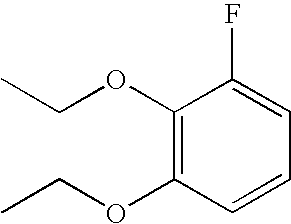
C1(OCC)=C(OCC)C=CC=C1F
